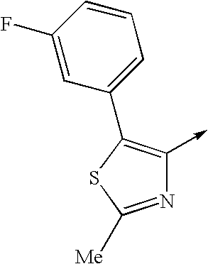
N1=C([Me])SC(C2=CC=CC(F)=C2)=C1->C
